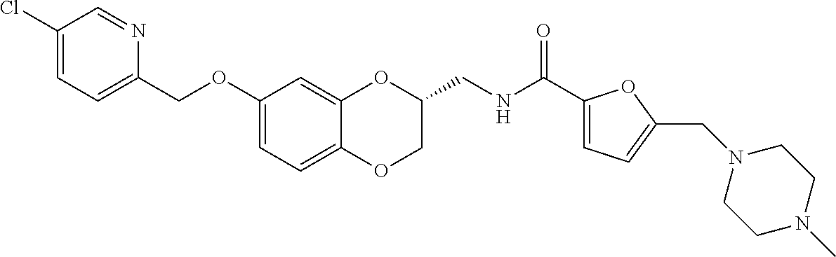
C1(OCC2=CC=C(Cl)C=N2)=CC=C2C(=C1)OC(CNC(C1=CC=C(CN3CCN(C)CC3)O1)=O)CO2
